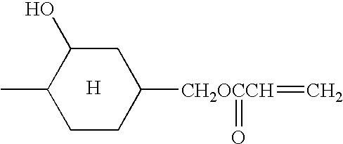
C1C(O)C(C)CCC1[CH2OCCH](=C)=O.[H]
